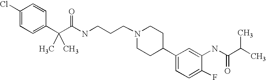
C(C(C1=CC=C(Cl)C=C1)(C)C)(NCCCN1CCC(C2=CC=C(F)C(NC(C(C)C)=O)=C2)CC1)=O
